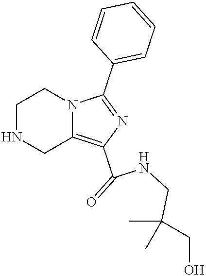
C1NCC2=C(C(=O)NCC(C)(C)CO)N=C(C3=CC=CC=C3)N2C1
